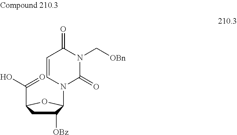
C1([OBz])CC(C(O)=O)OC1N1C(=O)N(C[OBn])C(=O)C=C1
